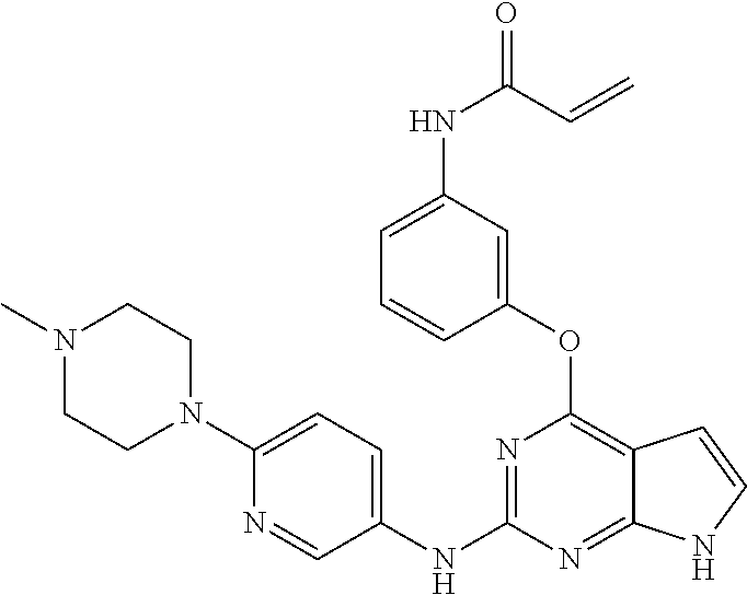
N1(C)CCN(C2=CC=C(NC3=NC(OC4=CC(NC(C=C)=O)=CC=C4)=C4C(=N3)NC=C4)C=N2)CC1
